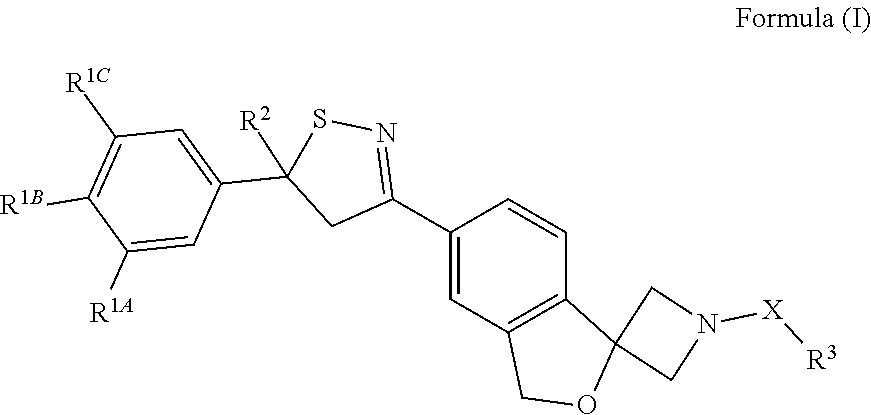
C1(C2=NSC(C3=CC([R1C])=C([R1B])C([R1A])=C3)([R2])C2)=CC2=C(C=C1)C1(OC2)CN([X][R3])C1
